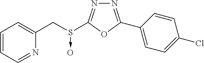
N1=C(C2=CC=C(Cl)C=C2)OC(S(CC2=CC=CC=N2)->O)=N1
